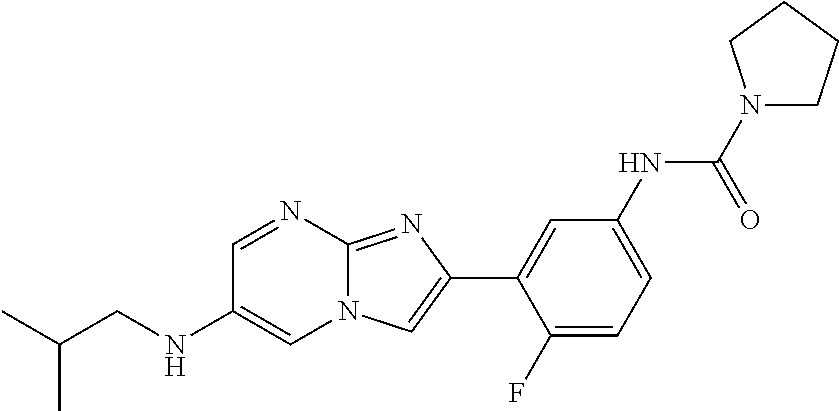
C1=NC2=NC(C3=CC(NC(N4CCCC4)=O)=CC=C3F)=CN2C=C1NCC(C)C
